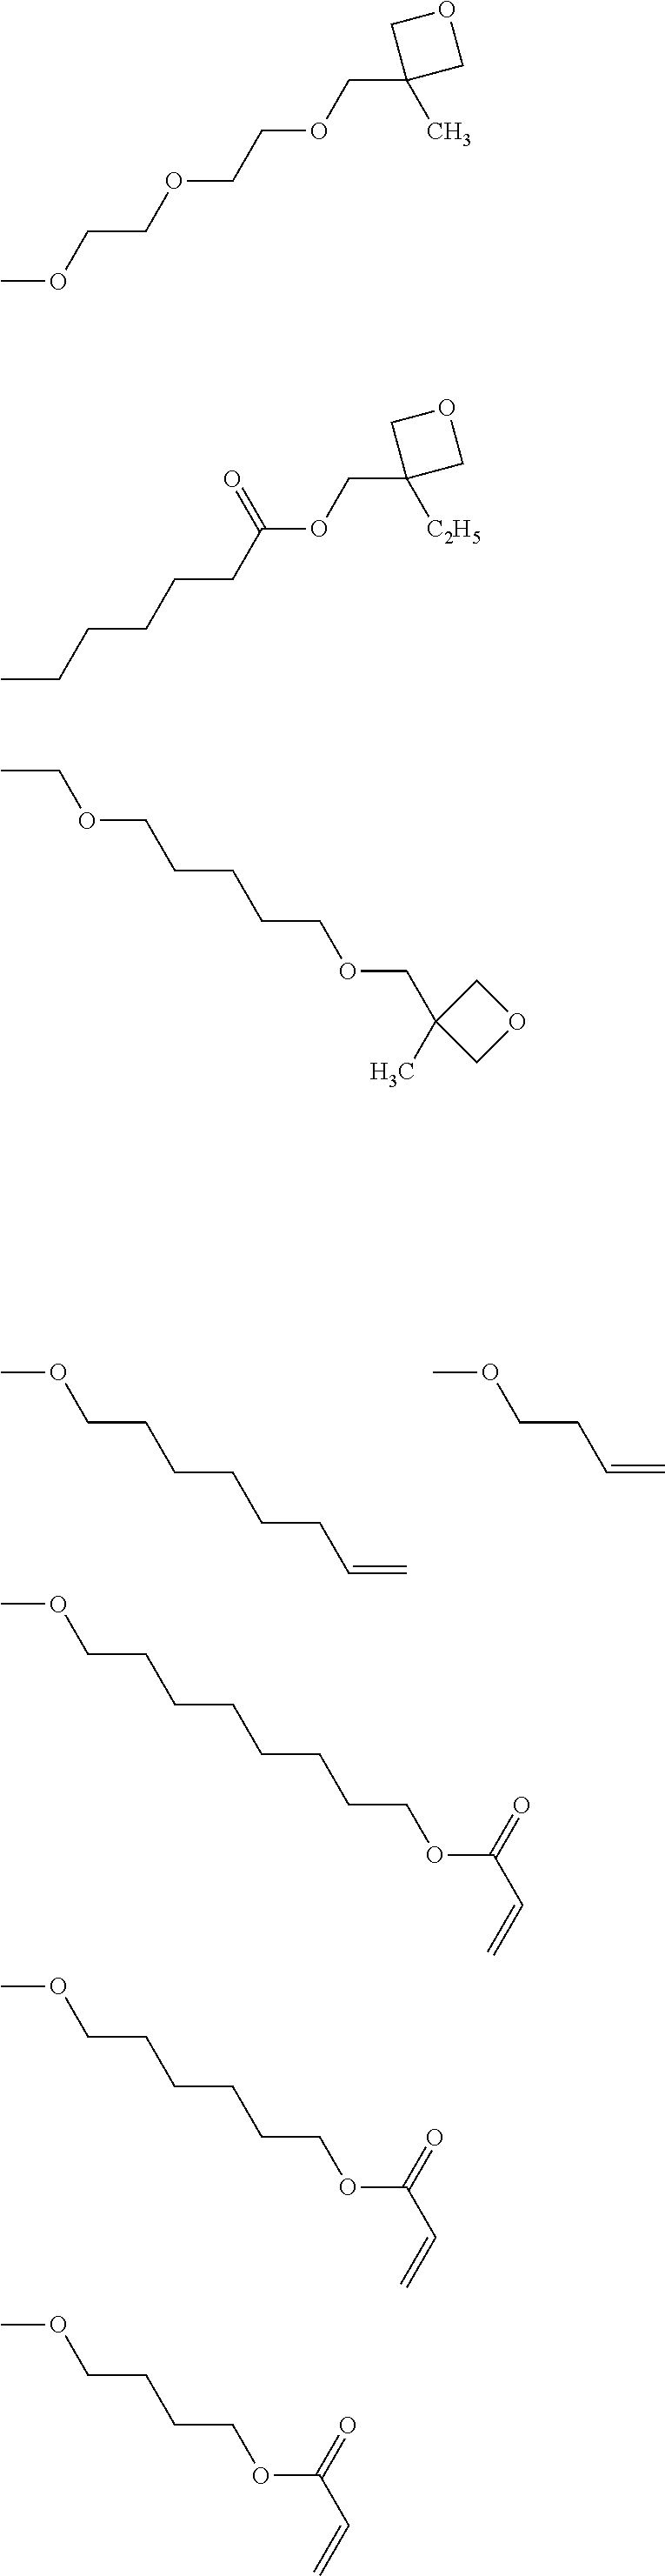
C(CC=C)CCCCOC.C=CCCOC.C(CC(OCC1([C2H5])COC1)=O)CCCC.C(COCC1(C)COC1)CCCOCC.C(CCCOC(C=C)=O)CCCCOC.C(CCCOC(C=C)=O)CCOC.C(CCCOC(C=C)=O)OC.O(CCOCC1(C)COC1)CCOC
